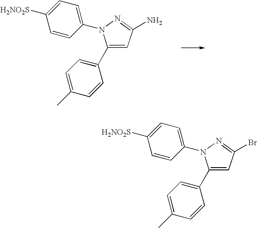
C1([H2NO2S])=CC=C(N2C(C3=CC=C(C)C=C3)=CC(N)=N2)C=C1.C1([H2NO2S])=CC=C(N2C(C3=CC=C(C)C=C3)=CC(Br)=N2)C=C1
